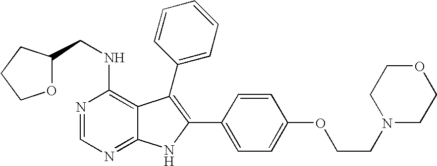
N1=CN=C2C(=C1NCC1OCCC1)C(C1=CC=CC=C1)=C(C1=CC=C(OCCN3CCOCC3)C=C1)N2
